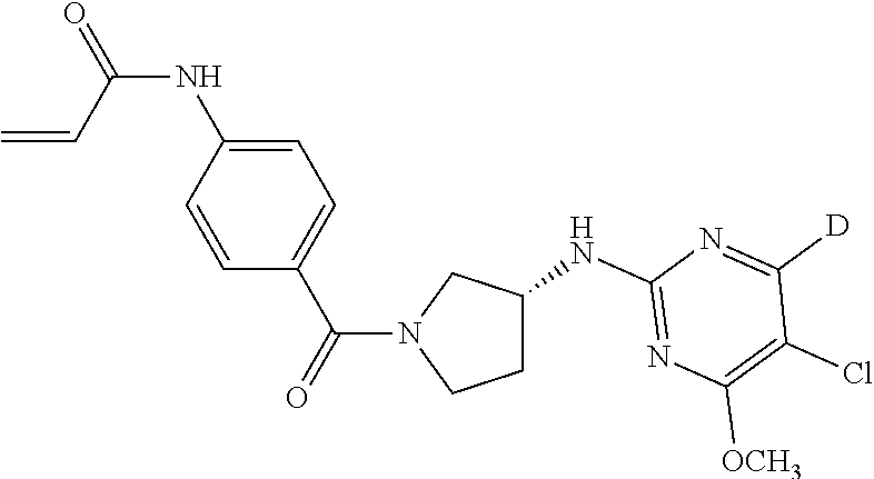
C1C(NC2=NC([OCH3])=C(Cl)C([D])=N2)CN(C(C2=CC=C(NC(=O)C=C)C=C2)=O)C1
